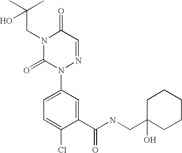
C(N1C(=O)N(C2=CC=C(Cl)C(C(NCC3(O)CCCCC3)=O)=C2)N=CC1=O)C(C)(C)O
